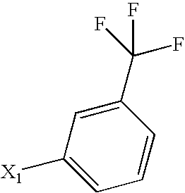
C1([X1])=CC=CC(C(F)(F)F)=C1
